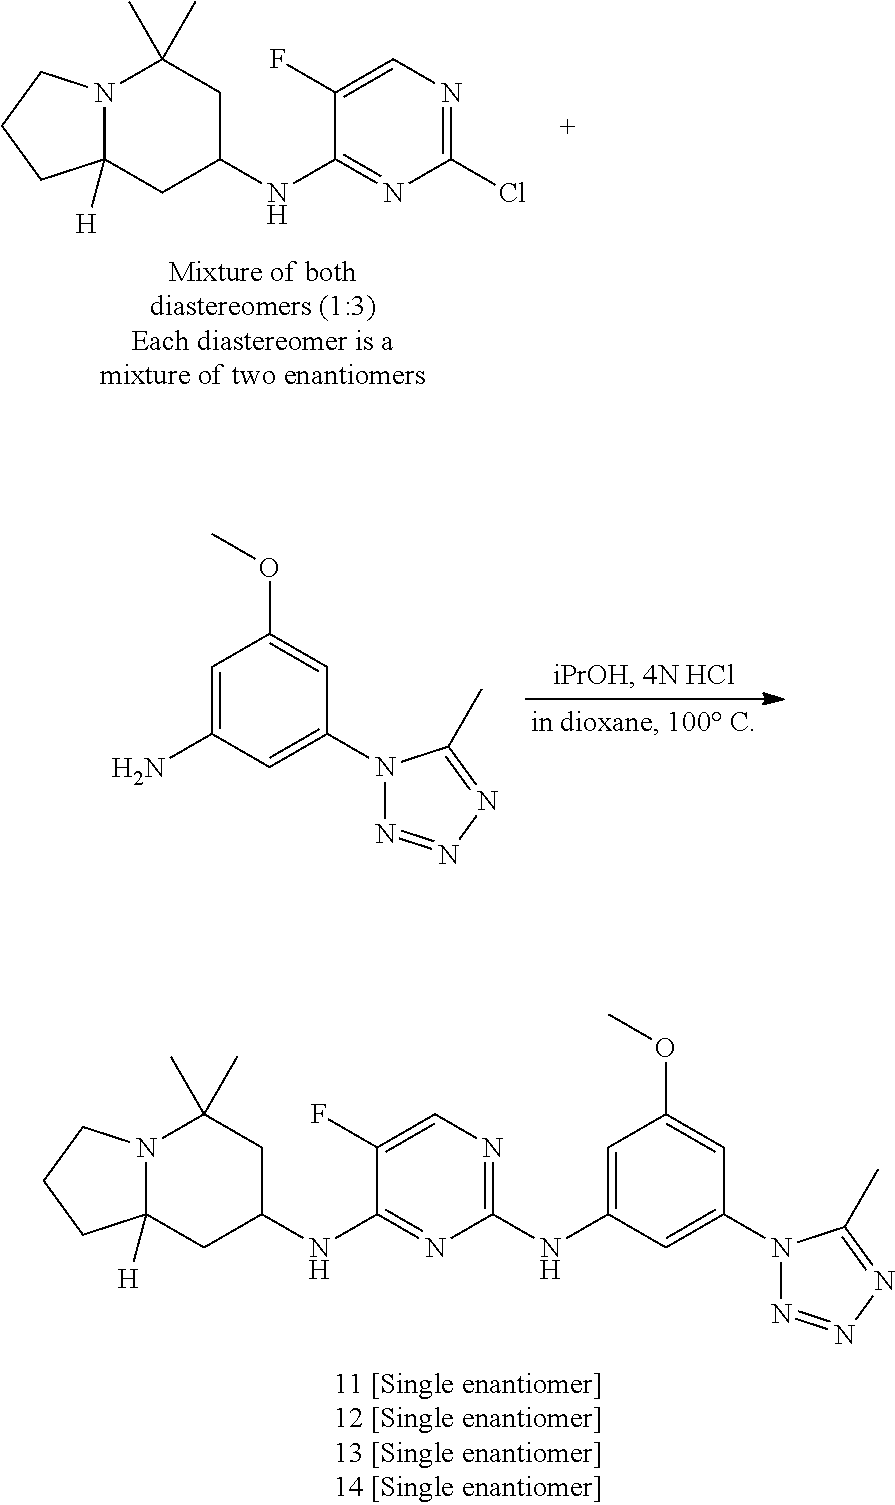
C1=C(N)C=C(N2N=NN=C2C)C=C1OC.N12C([H])(CC(NC3=NC(Cl)=NC=C3F)CC1(C)C)CCC2.N12C([H])(CC(NC3=NC(NC4=CC(OC)=CC(N5N=NN=C5C)=C4)=NC=C3F)CC1(C)C)CCC2
